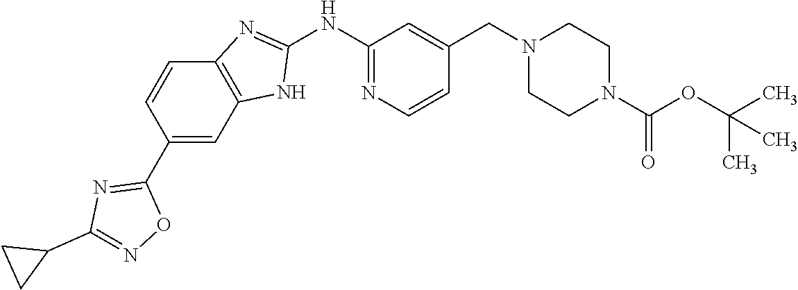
C1(C2=NC(C3CC3)=NO2)=CC2=C(C=C1)N=C(NC1=NC=CC(CN3CCN(C(OC(C)(C)C)=O)CC3)=C1)N2
